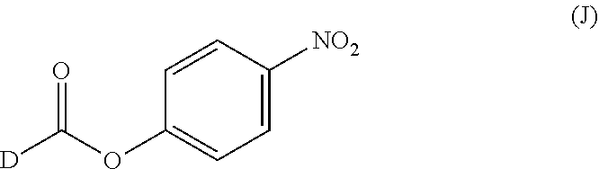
O=C(OC1=CC=C([NO2])C=C1)[D]
